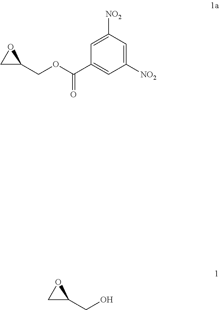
OCC1OC1.O(CC1OC1)C(C1=CC([NO2])=CC([NO2])=C1)=O
